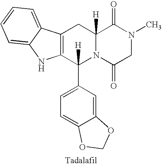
C12([H])N(C(=O)CN(C)C1=O)C(C1=CC=C3C(=C1)OCO3)([H])C1=C(C2)C2=CC=CC=C2N1
